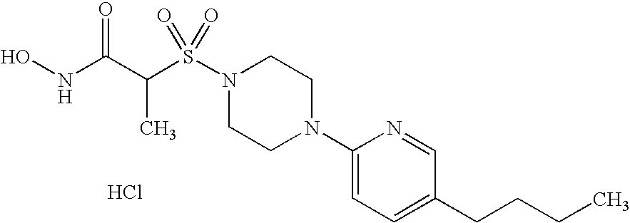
ONC(C(S(N1CCN(C2=CC=C(CCCC)C=N2)CC1)(=O)=O)C)=O.Cl
